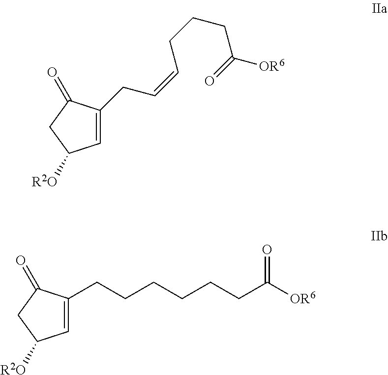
C1=C(CC=CCCCC([OR6])=O)C(=O)CC1[R2O].C1=C(CCCCCCC([OR6])=O)C(=O)CC1[R2O]
